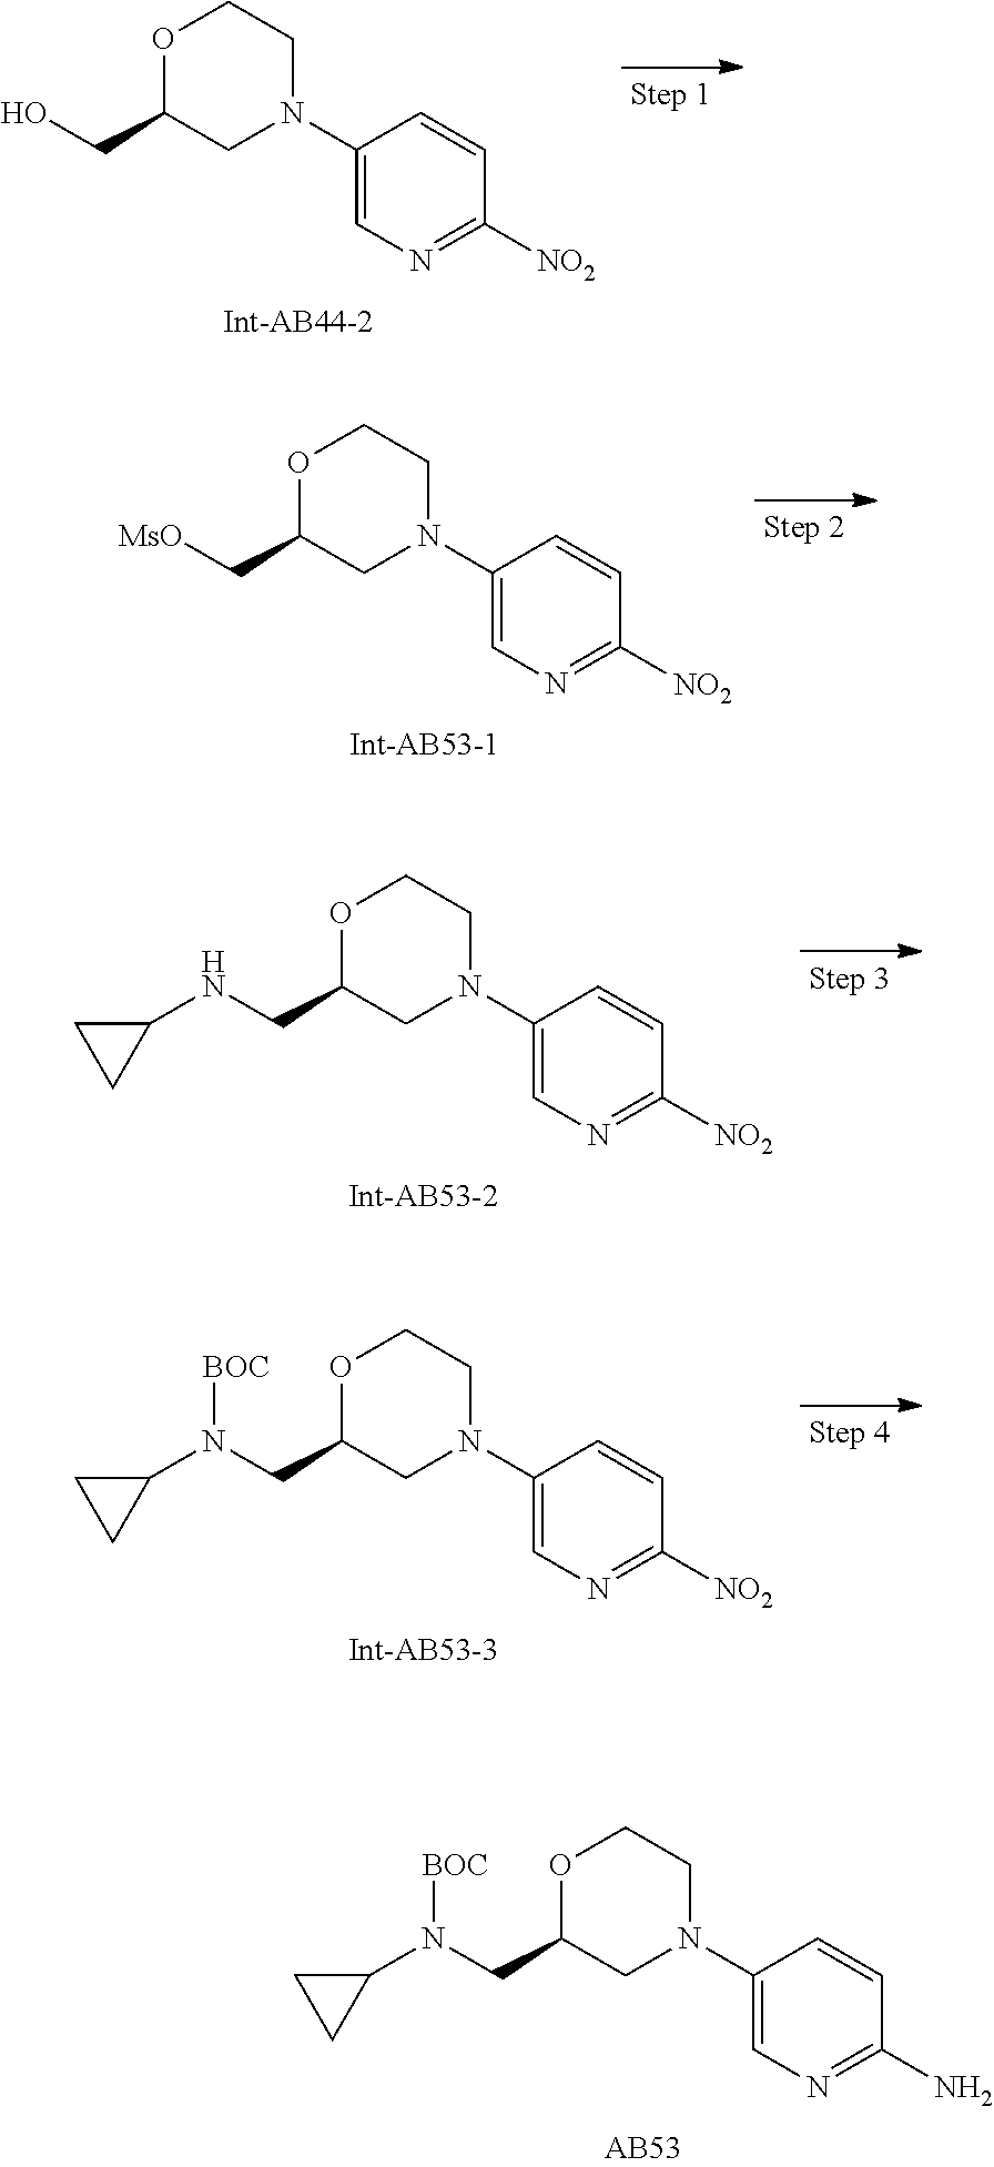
O1C(CN(C2CC2)[BOC])CN(C2=CN=C(N)C=C2)CC1.O1C(CO)CN(C2=CN=C([NO2])C=C2)CC1.O1C(C[MsO])CN(C2=CN=C([NO2])C=C2)CC1.O1C(CNC2CC2)CN(C2=CN=C([NO2])C=C2)CC1.O1C(CN(C2CC2)[BOC])CN(C2=CN=C([NO2])C=C2)CC1
